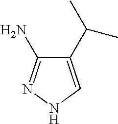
C1(C(C)C)=CNN=C1N
